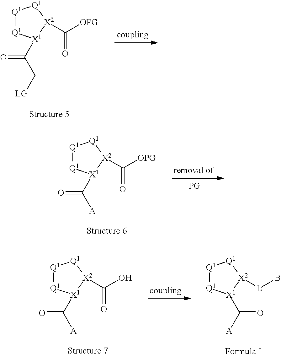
[Q1]1[Q1][X1](C(C[LG])=O)[X2](C(=O)[OPG])[Q1]1.[Q1]1[Q1][X1](C([A])=O)[X2](C([OPG])=O)[Q1]1.[Q1]1[Q1][X1](C([A])=O)[X2](C(O)=O)[Q1]1.[Q1]1[Q1][X1](C([A])=O)[X2]([L]B)[Q1]1
